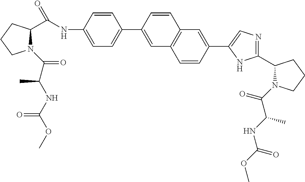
C1CCN(C(C(C)NC(OC)=O)=O)C1C(NC1=CC=C(C2=CC3=C(C=C2)C=C(C2=CN=C(C4CCCN4C(=O)C(NC(OC)=O)C)N2)C=C3)C=C1)=O
